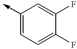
C1(->C)=CC=C(F)C(F)=C1
